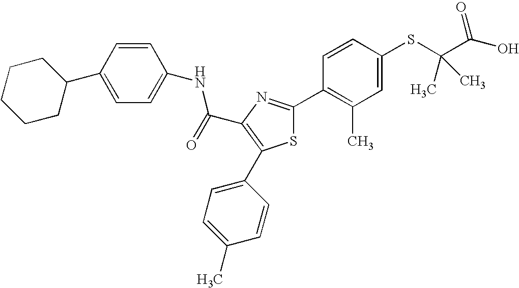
C(C1=C(C2=CC=C(C)C=C2)SC(C2=C(C)C=C(SC(C(O)=O)(C)C)C=C2)=N1)(=O)NC1=CC=C(C2CCCCC2)C=C1
